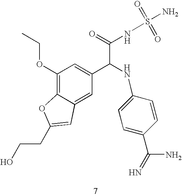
C1(OCC)=C2C(=CC(C(NC3=CC=C(C(=N)N)C=C3)C(=O)NS(=O)(=O)N)=C1)C=C(CCO)O2
